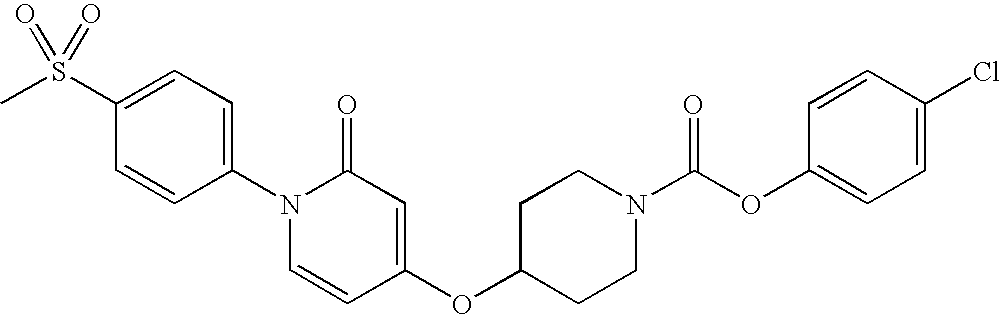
C1(S(C)(=O)=O)=CC=C(N2C=CC(OC3CCN(C(OC4=CC=C(Cl)C=C4)=O)CC3)=CC2=O)C=C1
